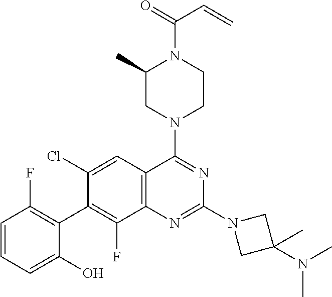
C1=CC=C(O)C(C2=C(F)C3=C(C=C2Cl)C(N2CCN(C(=O)C=C)C(C)C2)=NC(N2CC(N(C)C)(C)C2)=N3)=C1F
